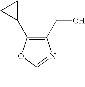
C1(CO)=C(C2CC2)OC(C)=N1
